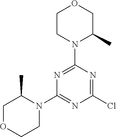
N1=C(N2C(C)COCC2)N=C(Cl)N=C1N1C(C)COCC1
